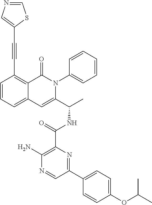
C1(C(NC(C2=CC3=CC=CC(C#CC4=CN=CS4)=C3C(=O)N2C2=CC=CC=C2)C)=O)=C(N)N=CC(C2=CC=C(OC(C)C)C=C2)=N1
